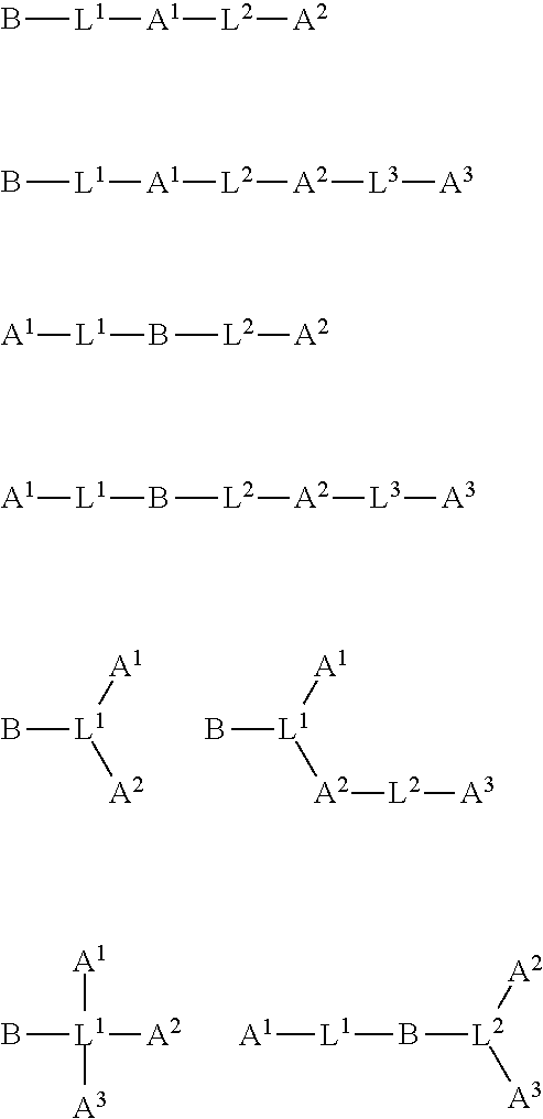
B[L1]([A1])[A2].B[L1]([A1])[A2][L2][A3].B[L1]([A1])([A3])[A2].B([L2]([A2])[A3])[L1][A1].B[L1][A1][L2][A2].B[L1][A1][L2][A2][L3][A3].[A1][L1]B[L2][A2].[A1][L1]B[L2][A2][L3][A3]
